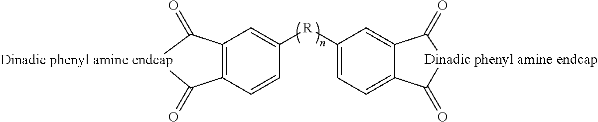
C12=C(C=C([R]C3=CC=C4C(=C3)C(=O)[Dinadic phenyl amine endcap]C4=O)C=C1)C(=O)[Dinadic phenyl amine endcap]C2=O
